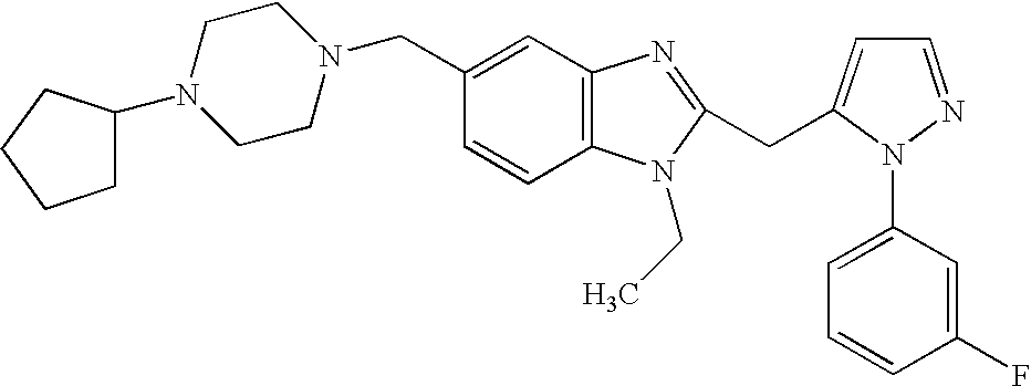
C1CN(CC2=CC3=C(C=C2)N(CC)C(CC2=CC=NN2C2=CC=CC(F)=C2)=N3)CCN1C1CCCC1
